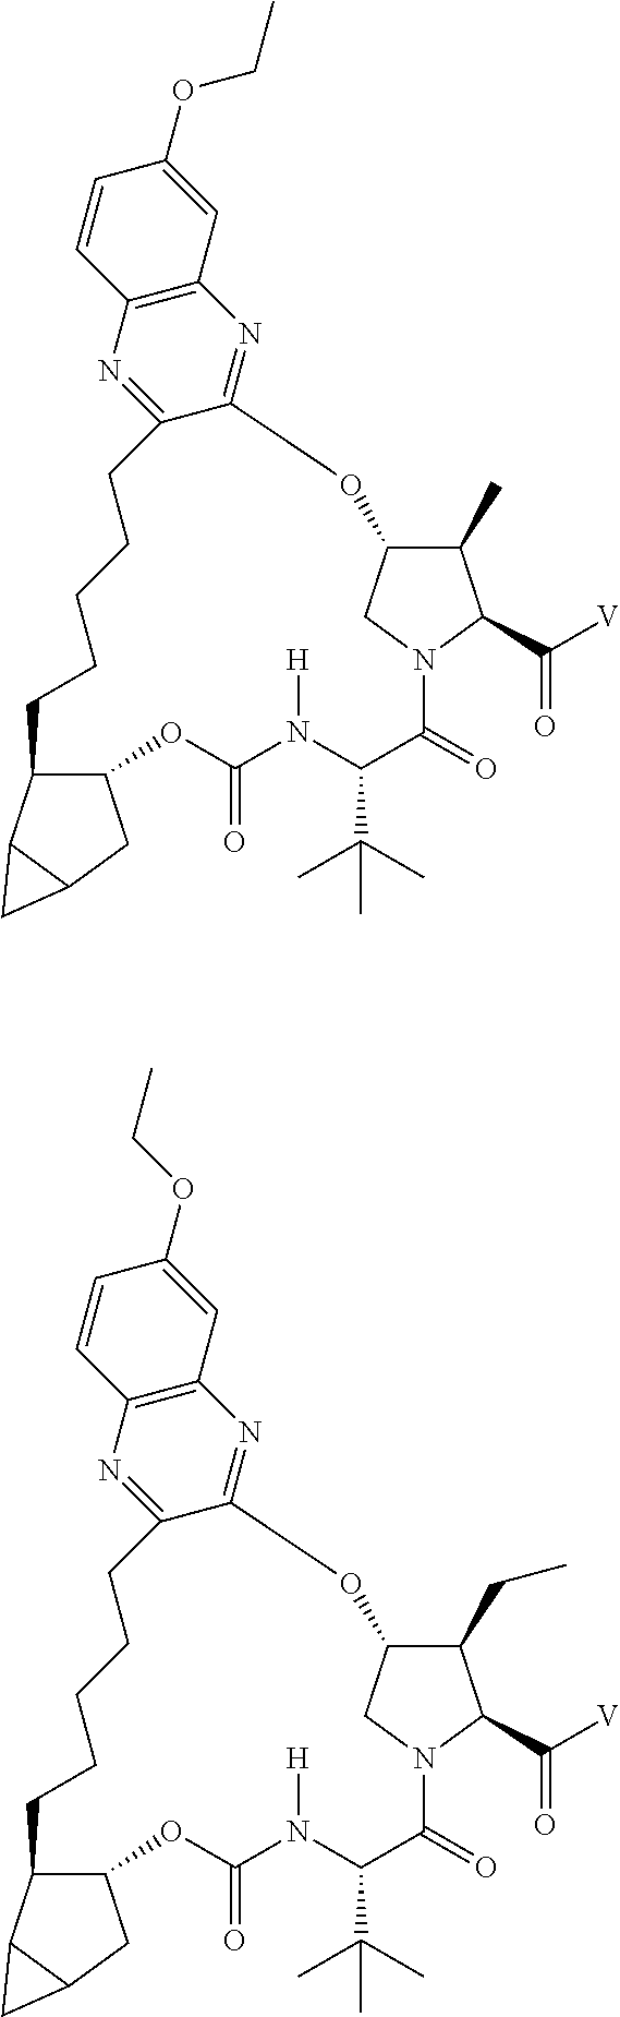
O1C2C(C)C(C([V])=O)N(C(=O)C(C(C)(C)C)N([H])C(=O)OC3C(CCCCCC4=NC5=C(N=C14)C=C(OCC)C=C5)C1C(C3)C1)C2.O1C2C(CC)C(C([V])=O)N(C(=O)C(C(C)(C)C)N([H])C(=O)OC3C(CCCCCC4=NC5=C(N=C14)C=C(OCC)C=C5)C1C(C3)C1)C2
